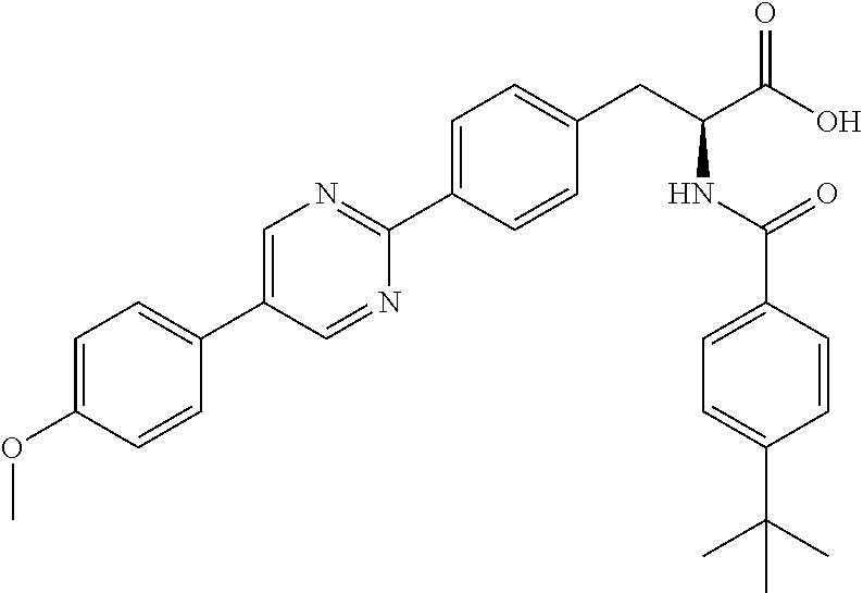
O(C1=CC=C(C2=CN=C(C3=CC=C(CC(NC(=O)C4=CC=C(C(C)(C)C)C=C4)C(O)=O)C=C3)N=C2)C=C1)C
